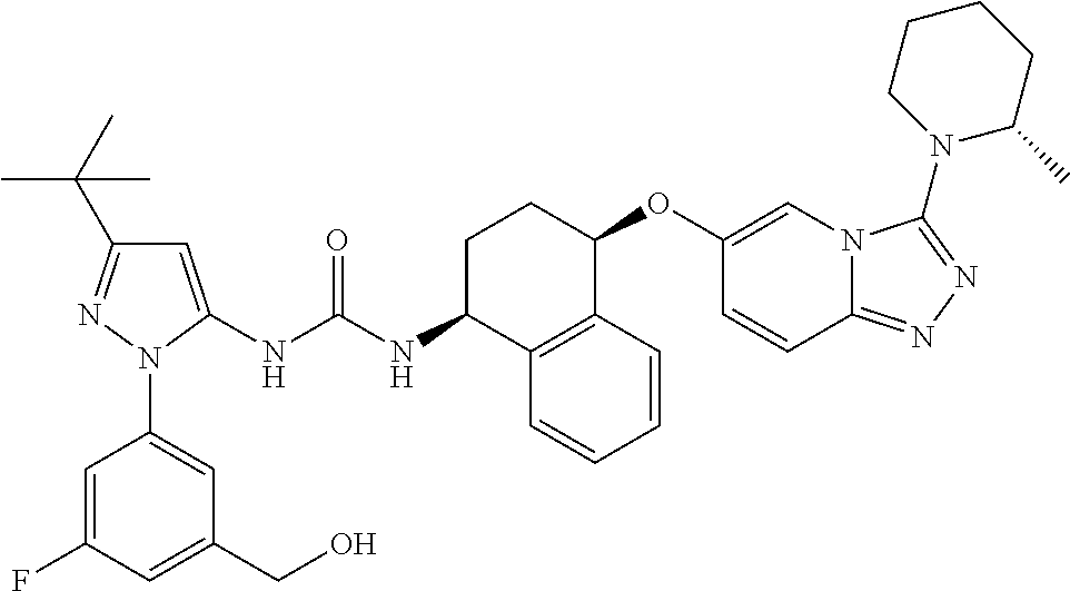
C1=C(NC(NC2C3=C(C(OC4=CN5C(=NN=C5N5C(C)CCCC5)C=C4)CC2)C=CC=C3)=O)N(C2=CC(CO)=CC(F)=C2)N=C1C(C)(C)C
